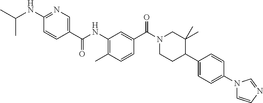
C1(NC(C)C)=NC=C(C(NC2=C(C)C=CC(C(N3CCC(C4=CC=C(N5C=CN=C5)C=C4)C(C)(C)C3)=O)=C2)=O)C=C1
